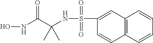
C12=C(C=CC=C1)C=CC(S(NC(C(NO)=O)(C)C)(=O)=O)=C2
